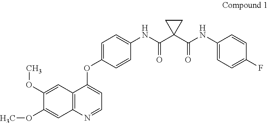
C1(OC)=CC2=C(C=C1OC)N=CC=C2OC1=CC=C(NC(=O)C2(C(=O)NC3=CC=C(F)C=C3)CC2)C=C1
